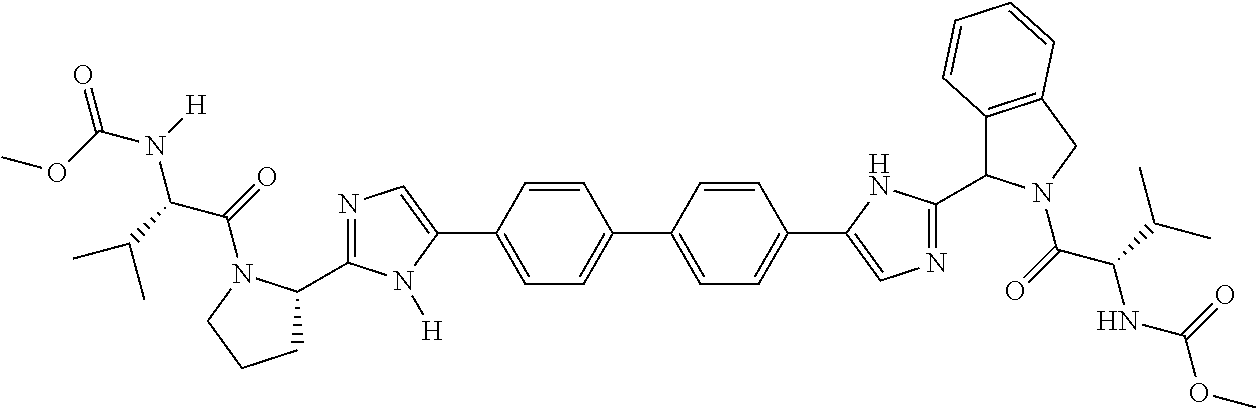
C1(C2=CN=C(C3CCCN3C(C(N(C(=O)OC)[H])C(C)C)=O)N2[H])=CC=C(C2=CC=C(C3=CN=C(C4C5=C(CN4C(C(NC(=O)OC)C(C)C)=O)C=CC=C5)N3)C=C2)C=C1
